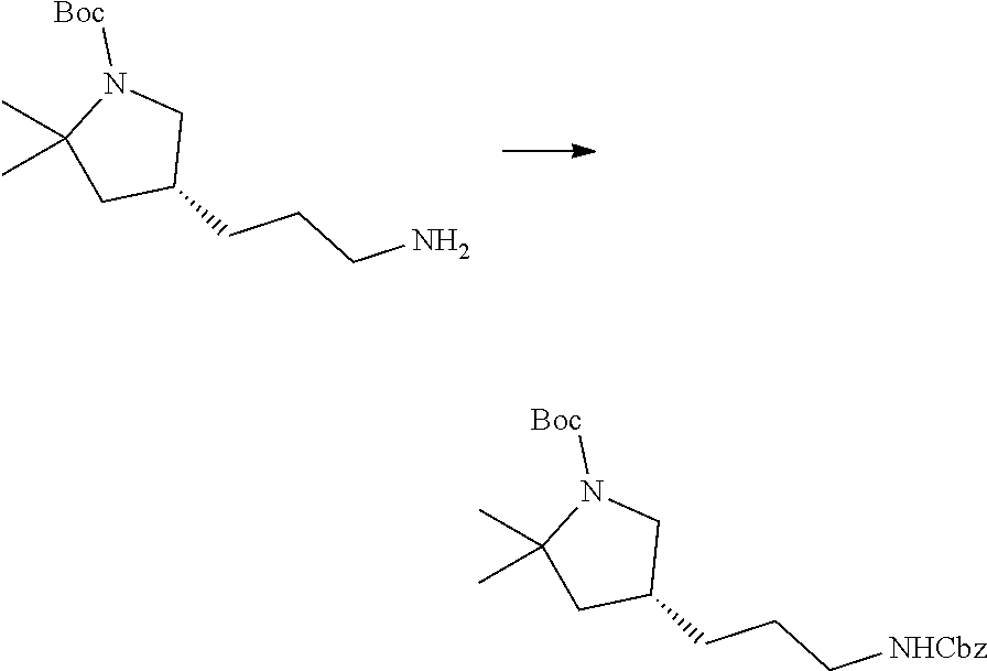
C1N([Boc])C(C)(C)CC1CCCN.C1N([Boc])C(C)(C)CC1CCC[NHCbz]
